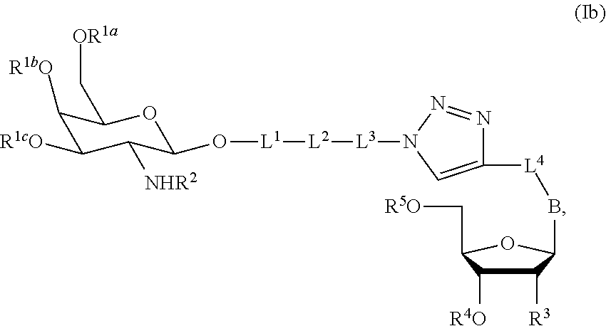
C1([R1bO])C([R1cO])C([NHR2])C(O[L1][L2][L3]N2C=C([L4]BC3C([R3])C([R4O])C(C[R5O])O3)N=N2)OC1C[OR1a]
